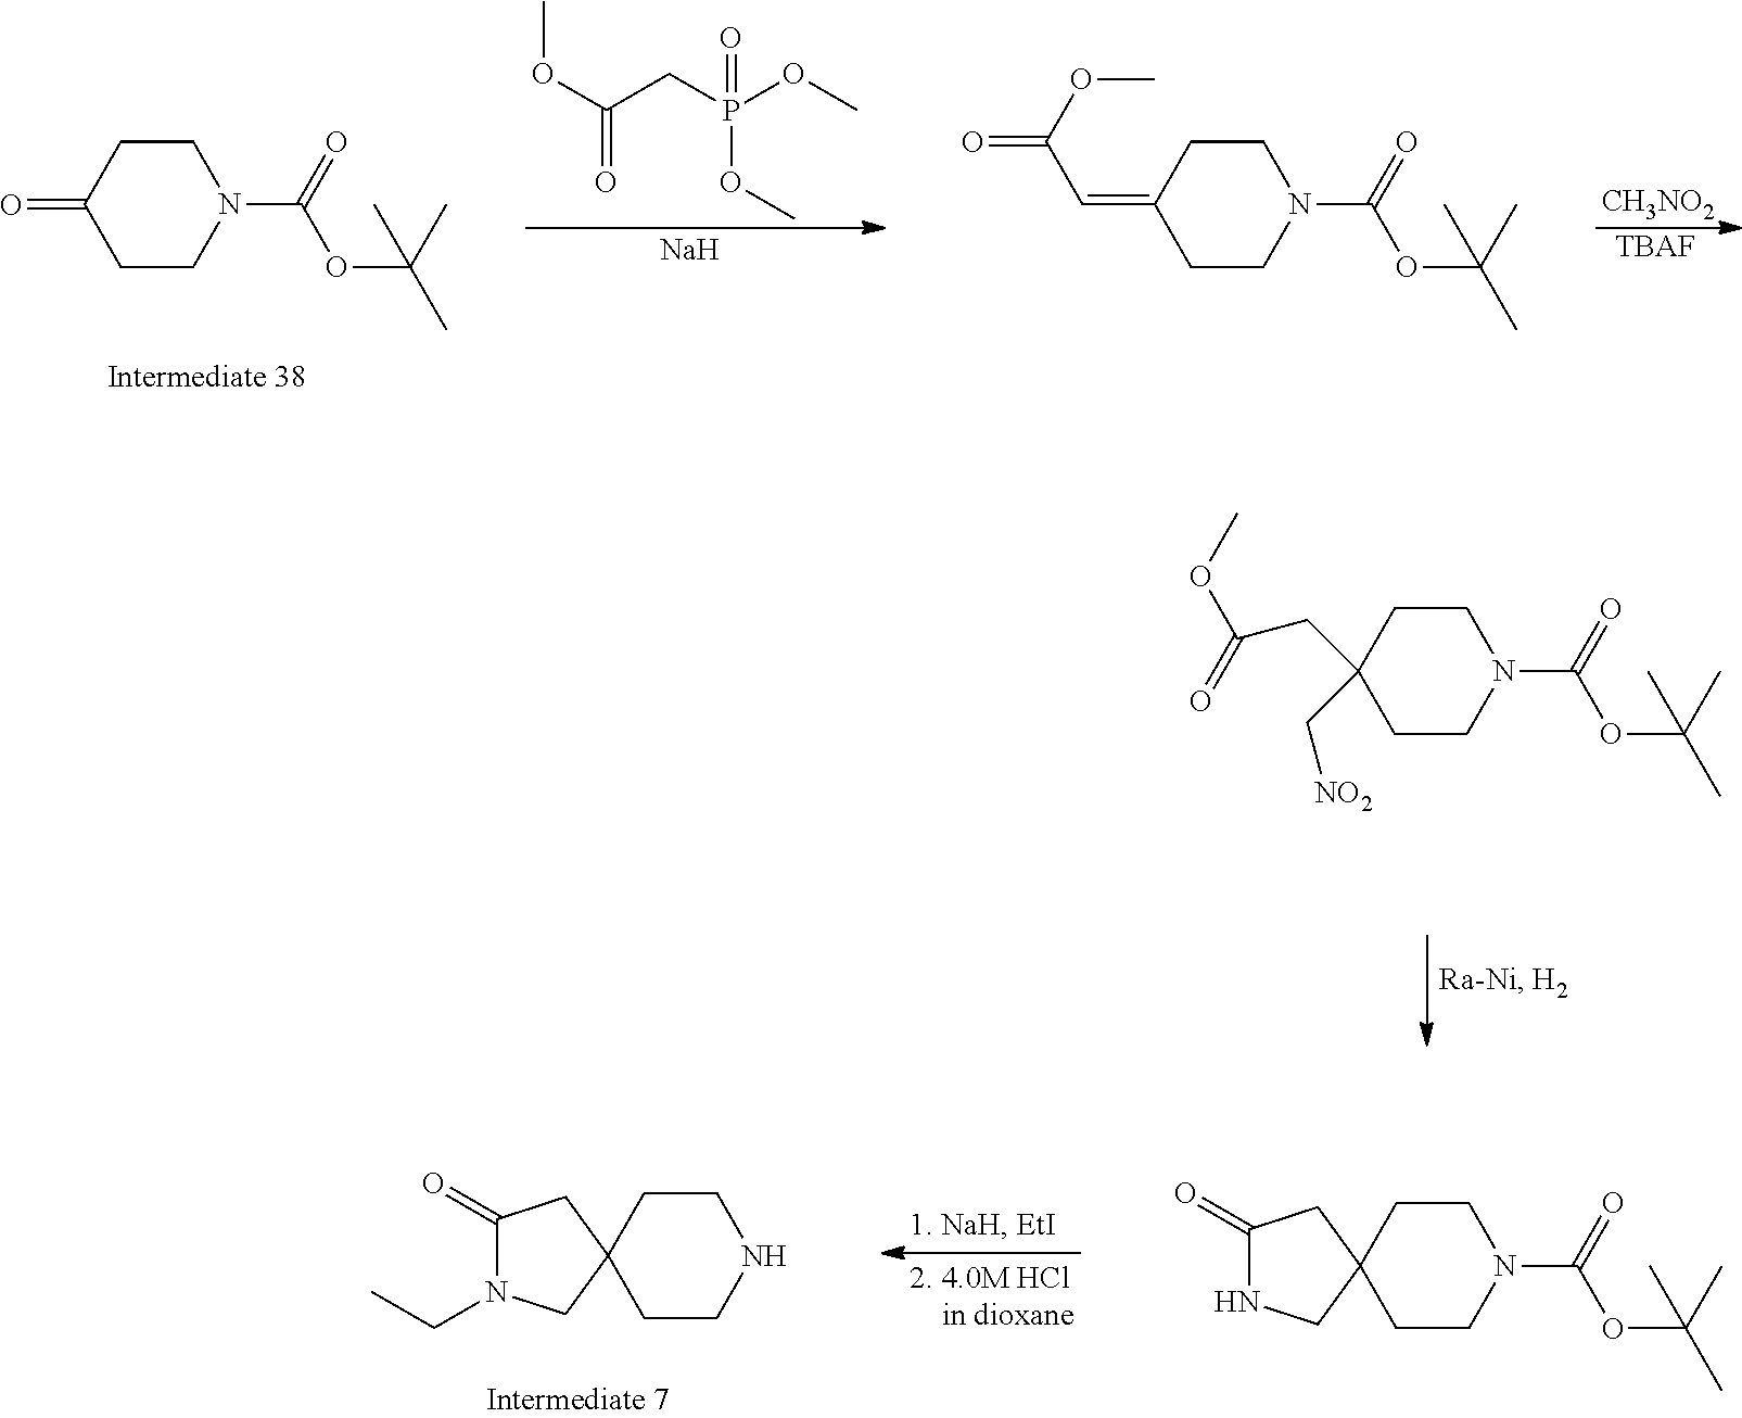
O=C1CCN(C(=O)OC(C)(C)C)CC1.COC(=O)CP(OC)(OC)=O.[Na].[TBAF].C(=C1CCN(C(=O)OC(C)(C)C)CC1)C(OC)=O.[CH3NO2].C1(CC(OC)=O)(C[NO2])CCN(C(=O)OC(C)(C)C)CC1.C12(CCNCC1)CC(=O)N(CC)C2.C12(CCN(C(=O)OC(C)(C)C)CC1)CC(=O)NC2
